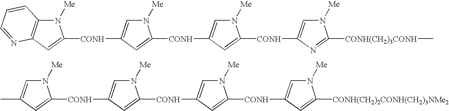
N1([Me])C2=C(C=C1[CONH]C1=CN([Me])C([CONH]C3=CN([Me])C([CONH]C4=CN([Me])C([CONH(CH2)3CONH]C)=N4)=C3)=C1)N=CC=C2.N1([Me])C=C(C)C=C1[CONH]C1=CN([Me])C([CONH]C2=CN([Me])C([CONH]C3=CN([Me])C([CONH(CH2)2CONH(CH2)3NMe2])=C3)=C2)=C1
